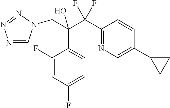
N1=CN(CC(O)(C(C2=NC=C(C3CC3)C=C2)(F)F)C2=CC=C(F)C=C2F)N=N1
